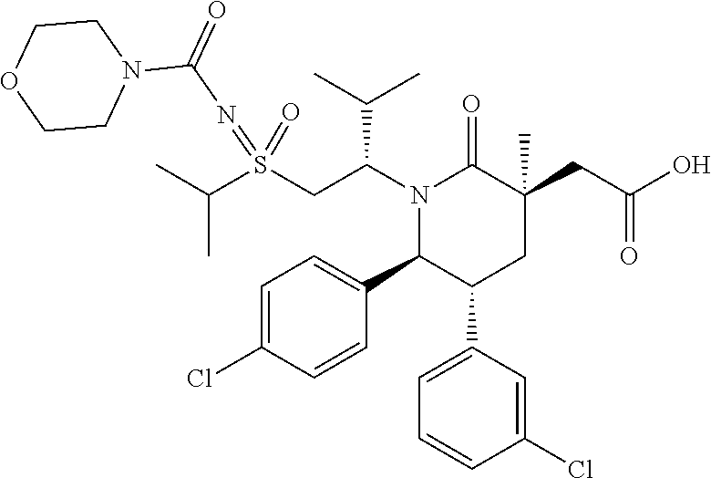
S(CC(N1C(=O)C(CC(=O)O)(C)CC(C2=CC=CC(Cl)=C2)C1C1=CC=C(Cl)C=C1)C(C)C)(=NC(N1CCOCC1)=O)(=O)C(C)C
